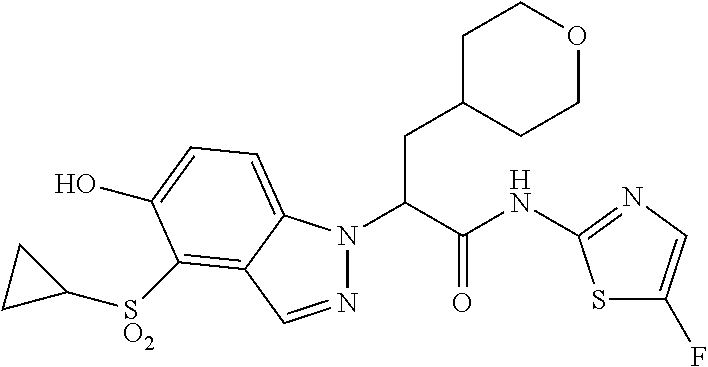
N1(C(C(NC2=NC=C(F)S2)=O)CC2CCOCC2)N=CC2=C([SO2]C3CC3)C(O)=CC=C12
